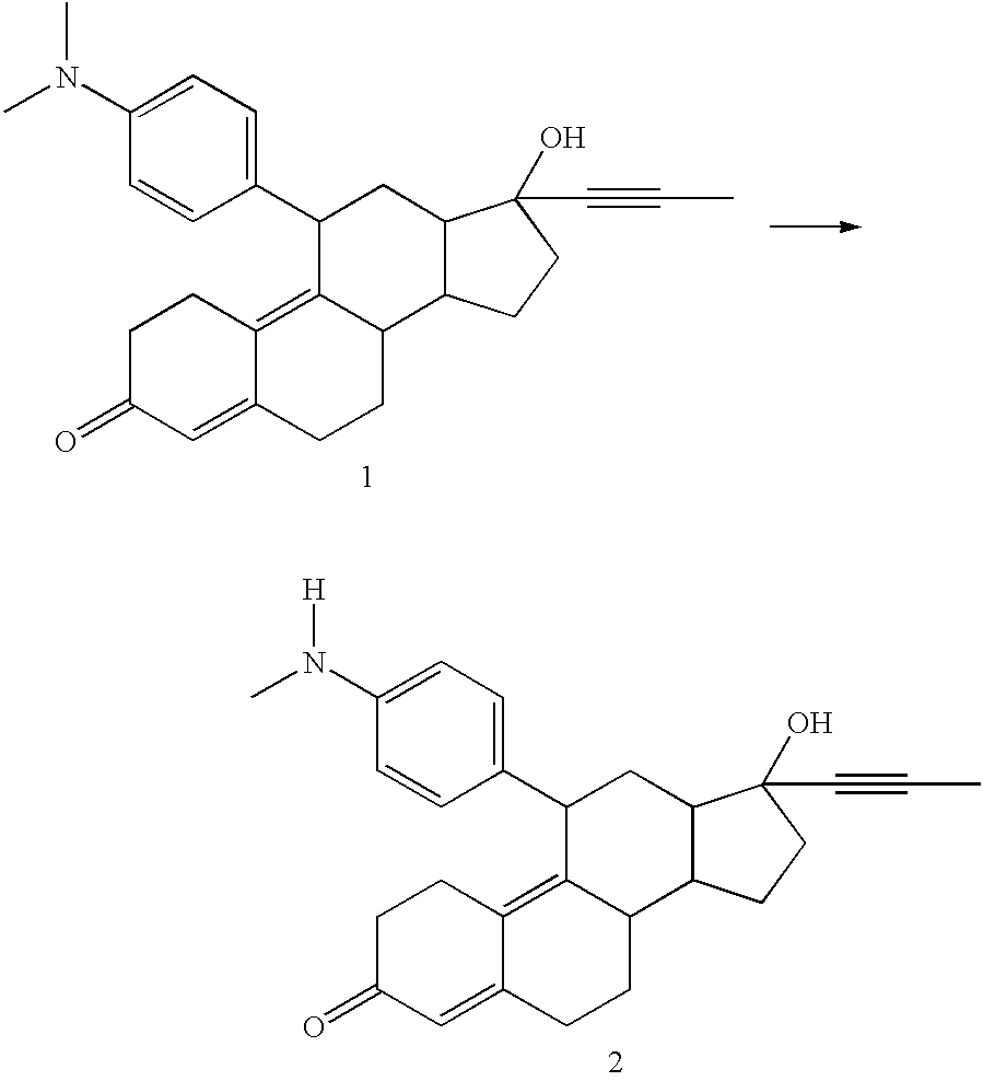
CN(C1=CC=C(C2C3=C4C(=CC(=O)CC4)CCC3C3C(C2)C(O)(C#CC)CC3)C=C1)C.CN(C1=CC=C(C2C3=C4C(=CC(=O)CC4)CCC3C3C(C2)C(O)(C#CC)CC3)C=C1)[H]
